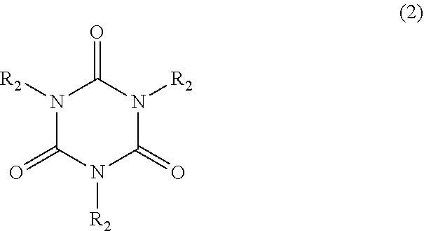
N1([R2])C(=O)N([R2])C(=O)N([R2])C1=O
